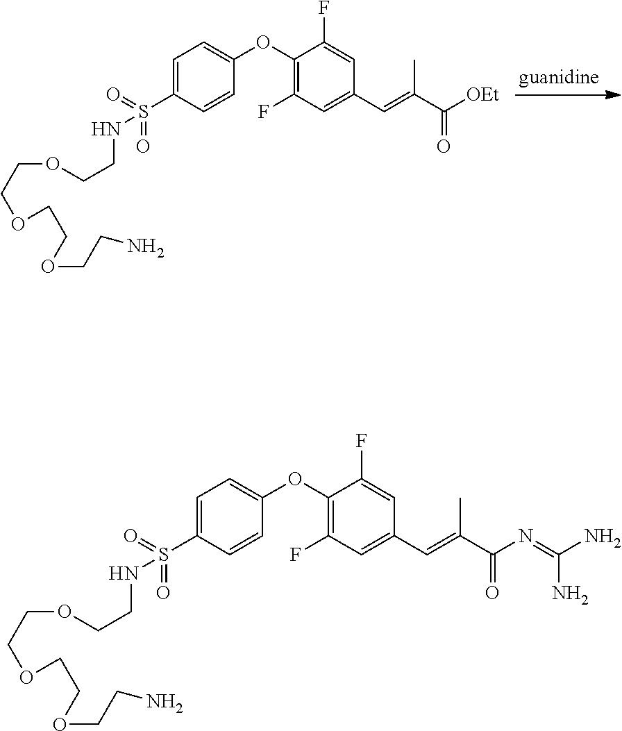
C1=C(S(=O)(=O)NCCOCCOCCOCCN)C=CC(OC2=C(F)C=C(C=C(C([OEt])=O)C)C=C2F)=C1.C1=C(S(=O)(=O)NCCOCCOCCOCCN)C=CC(OC2=C(F)C=C(C=C(C(N=C(N)N)=O)C)C=C2F)=C1
